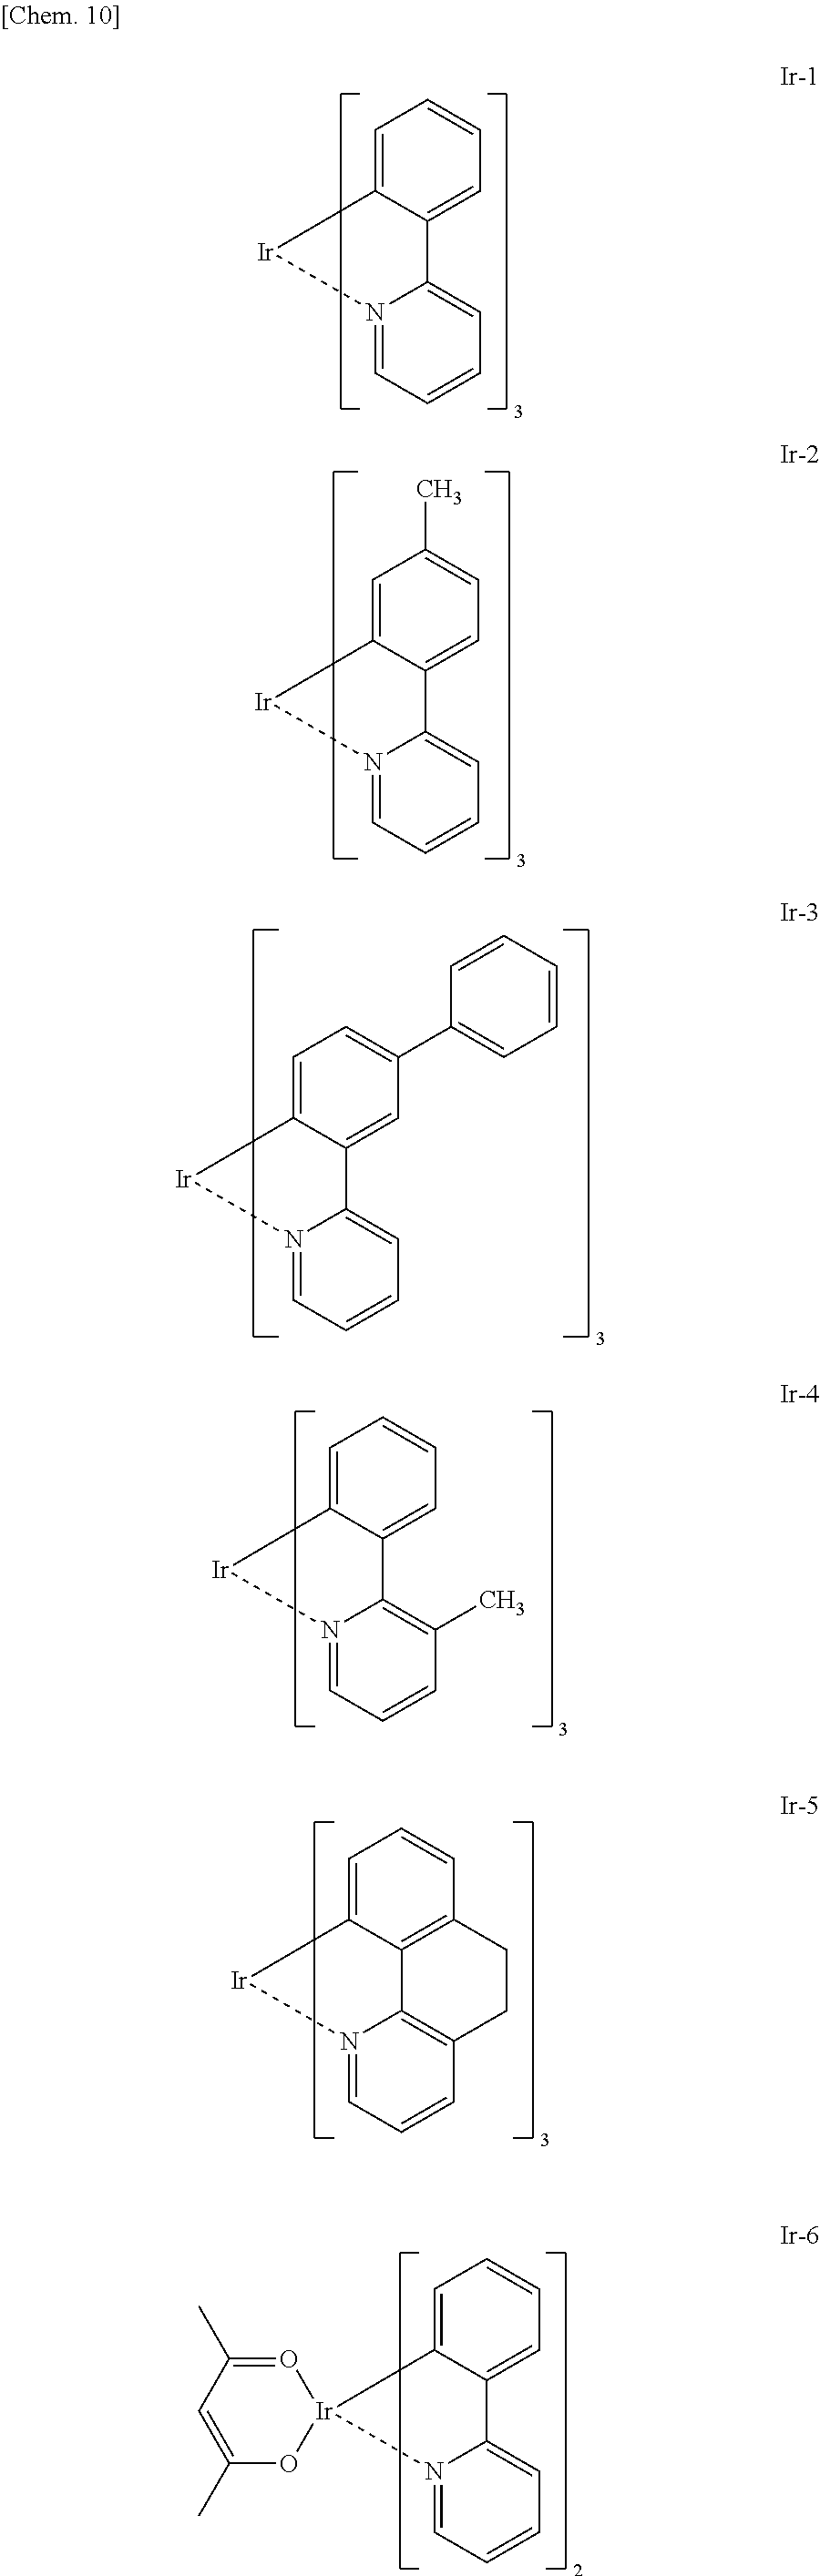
C1=C2C(=CC=C1)C1=CC=CC=N1[Ir]2.C1=C2C(=CC=C1C)C1=CC=CC=N1[Ir]2.C1=C2C(=CC(C3=CC=CC=C3)=C1)C1=CC=CC=N1[Ir]2.C1=C2C(=CC=C1)C1=C(C)C=CC=N1[Ir]2.C1=C2C3=C(C=C1)CCC1=C3N(=CC=C1)[Ir]2.C1=C2C(=CC=C1)C1=CC=CC=N1[Ir]21O=C(C)C=C(C)O1
